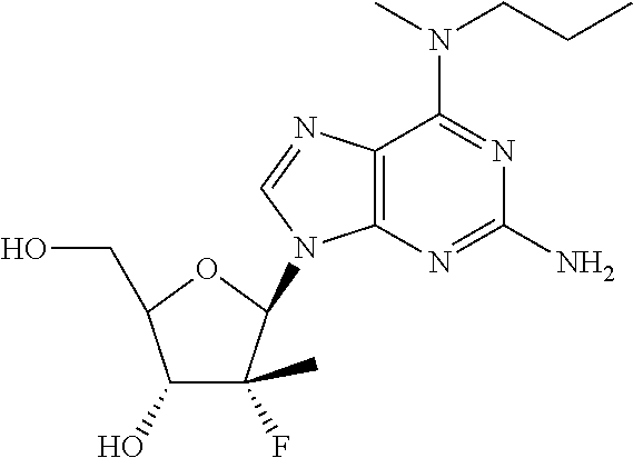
C12=C(N=C(N)N=C1N(CCC)C)N(C1C(C)(F)C(O)C(CO)O1)C=N2
